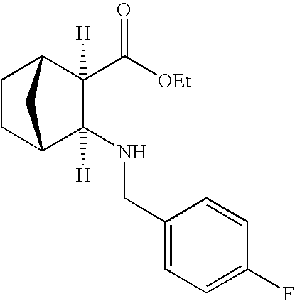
C1CC2C(NCC3=CC=C(F)C=C3)([H])C(C([OEt])=O)([H])C1C2
